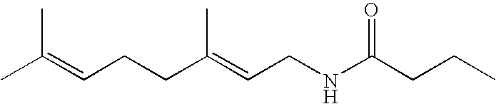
CC(=CCCC(=CCNC(CCC)=O)C)C
